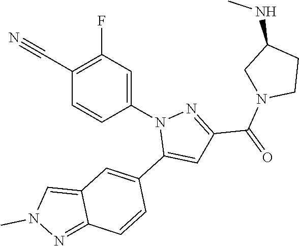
C1(C#N)=C(F)C=C(N2C(C3=CC4=CN(C)N=C4C=C3)=CC(C(N3CCC(NC)C3)=O)=N2)C=C1
